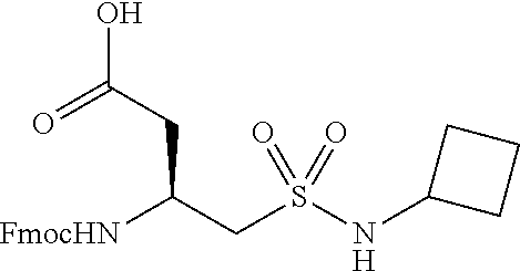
[FmocHN]C(CS(NC1CCC1)(=O)=O)CC(O)=O
